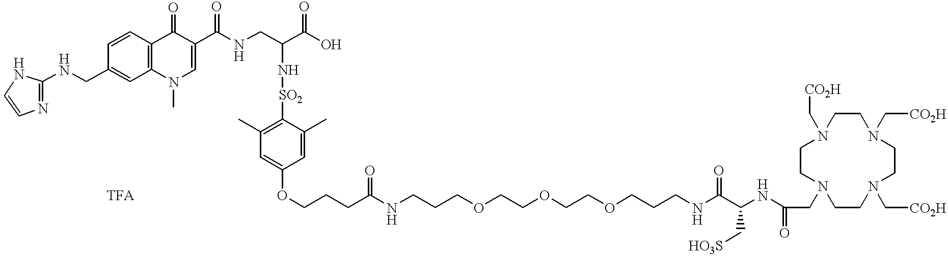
C1=CN=C(NCC2=CC3=C(C=C2)C(=O)C(C(NCC(C(O)=O)N[SO2]C2=C(C)C=C(OCCCC(NCCCOCCOCCOCCCNC(C(NC(CN4CCN(C[CO2H])CCN(C[CO2H])CCN(C[CO2H])CC4)=O)C[HO3S])=O)=O)C=C2C)=O)=CN3C)N1.[TFA]
